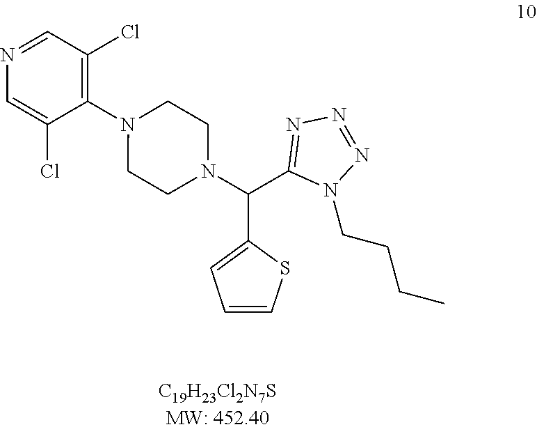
N1=CC(Cl)=C(N2CCN(C(C3=NN=NN3CCCC)C3=CC=CS3)CC2)C(Cl)=C1
